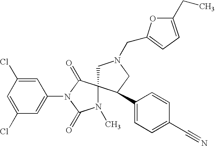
C1=C(Cl)C=C(N2C(=O)C3(N(C)C2=O)CN(CC2=CC=C(CC)O2)CC3C2=CC=C(C#N)C=C2)C=C1Cl
